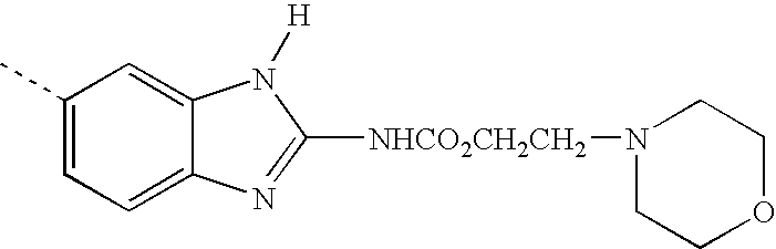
C1(C)=CC=C2C(=C1)N([H])C([NHCO2CH2CH2]N1CCOCC1)=N2
